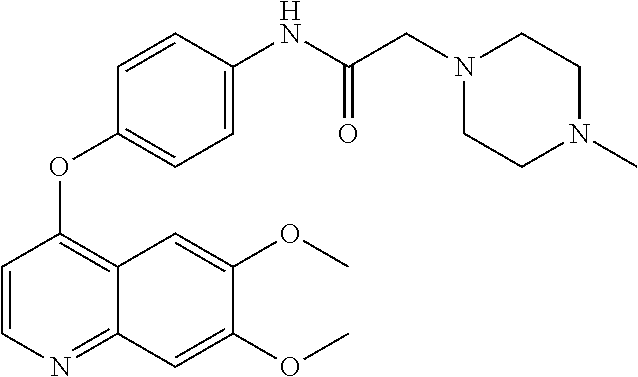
C1=CN=C2C(=C1OC1=CC=C(NC(CN3CCN(C)CC3)=O)C=C1)C=C(OC)C(OC)=C2
